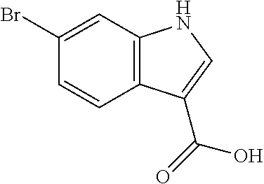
C1(Br)=CC2=C(C=C1)C(C(=O)O)=CN2
